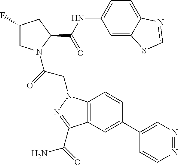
C12=C(C=C(C3=CN=NC=C3)C=C1)C(C(=O)N)=NN2CC(=O)N1CC(F)CC1C(NC1=CC=C2C(=C1)SC=N2)=O
